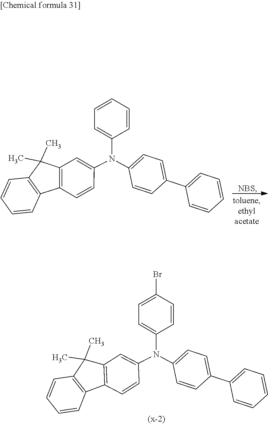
C1=CC2=C(C=C1)C1=C(C2(C)C)C=C(N(C2=CC=C(C3=CC=CC=C3)C=C2)C2=CC=CC=C2)C=C1.[NBS].C1=CC2=C(C=C1)C1=C(C2(C)C)C=C(N(C2=CC=C(C3=CC=CC=C3)C=C2)C2=CC=C(Br)C=C2)C=C1
